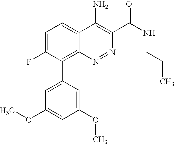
C1=C(C2=C3C(=CC=C2F)C(N)=C(C(NCCC)=O)N=N3)C=C(OC)C=C1OC
